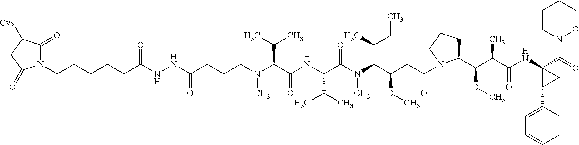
N(C(C(NC(C(C)C)C(N(C)C(C(C)CC)C(CC(=O)N1C(C(C(C(=O)NC2(C(N3OCCCC3)=O)C(C3=CC=CC=C3)C2)C)OC)CCC1)OC)=O)=O)C(C)C)(CCCC(NNC(CCCCCN1C(=O)C([Cys])CC1=O)=O)=O)C
